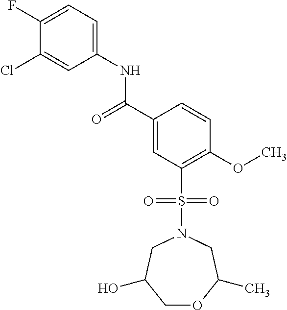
C(C1=CC(S(N2CC(C)OCC(O)C2)(=O)=O)=C(OC)C=C1)(=O)NC1=CC=C(F)C(Cl)=C1
